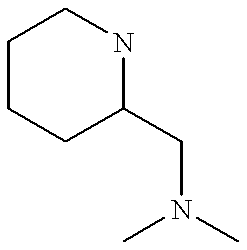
C1CCC(CN(C)C)NC1
